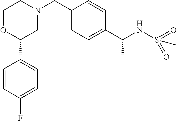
C1OC(C2=CC=C(F)C=C2)CN(CC2=CC=C(C(NS(=O)(=O)C)C)C=C2)C1
